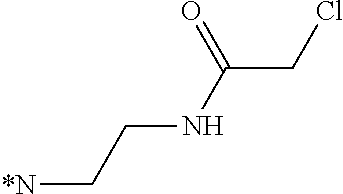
[*N]CCNC(=O)CCl
